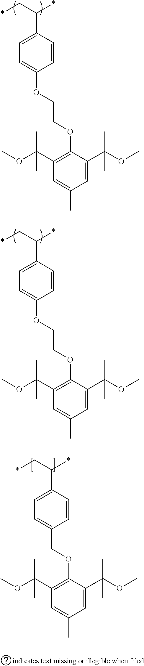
C1=CC(C(C*)*)=CC=C1OCCOC1=C(C(OC)(C)C)C=C(C)C=C1C(OC)(C)C.C1=CC(C(C*)*)=CC=C1OCCOC1=C(C(OC)(C)C)C=C(C)C=C1C(OC)(C)C.C1=CC(C(C*)*)=CC=C1COC1=C(C(OC)(C)C)C=C(C)C=C1C(OC)(C)C
